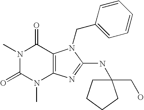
N1(C)C(=O)N(C)C2=C(C1=O)N(CC1=CC=CC=C1)C(NC1(CO)CCCC1)=N2
